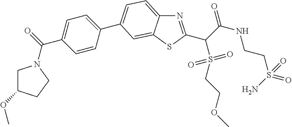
N1=C(C(C(NCCS(=O)(=O)N)=O)S(CCOC)(=O)=O)SC2=CC(C3=CC=C(C(=O)N4CC(OC)CC4)C=C3)=CC=C12
